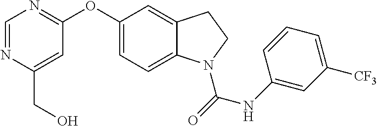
C1(OC2=NC=NC(CO)=C2)=CC=C2C(=C1)CCN2C(NC1=CC([CF3])=CC=C1)=O
